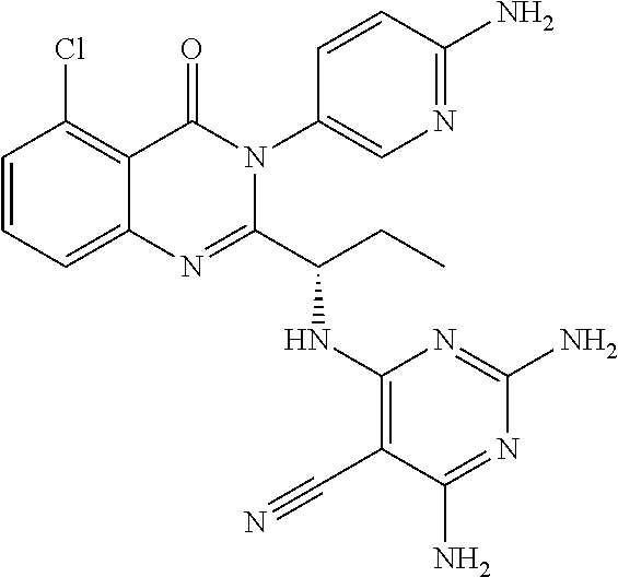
C1=CC=C2C(=C1Cl)C(=O)N(C1=CN=C(N)C=C1)C(C(CC)NC1=C(C#N)C(N)=NC(N)=N1)=N2
